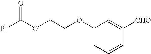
C1(OCCOC([Ph])=O)=CC=CC([CHO])=C1
